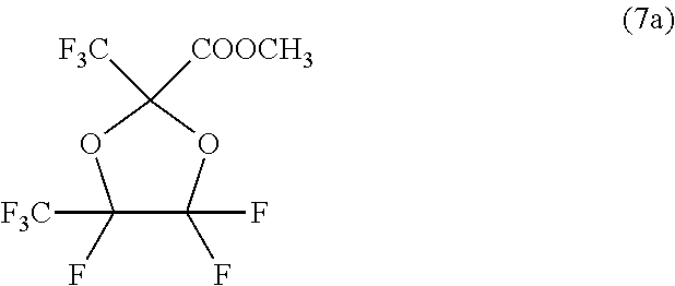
C1(F)([F3C])C(F)(F)OC([F3C])([COOCH3])O1
